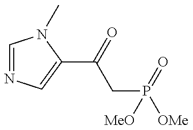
C1=NC=C(C(CP(=O)([OMe])[MeO])=O)N1C
